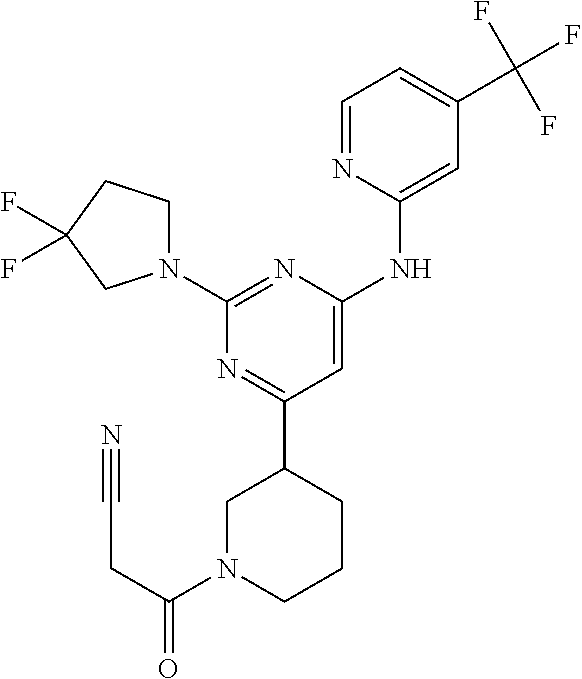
C1=NC(NC2=CC(C3CN(C(CC#N)=O)CCC3)=NC(N3CCC(F)(F)C3)=N2)=CC(C(F)(F)F)=C1
